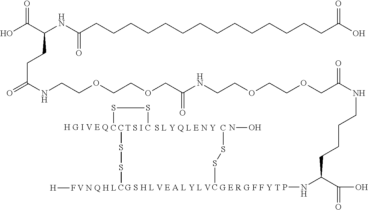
CSSC.CSSC.[T S I].CSSC.NO.[H]F.OC(C(NC(CCCCCCCCCCCCCCC(O)=O)=O)CCC(=O)NCCOCCOCC(NCCOCCOCC(NCCCCC(NP)C(O)=O)=O)=O)=O
